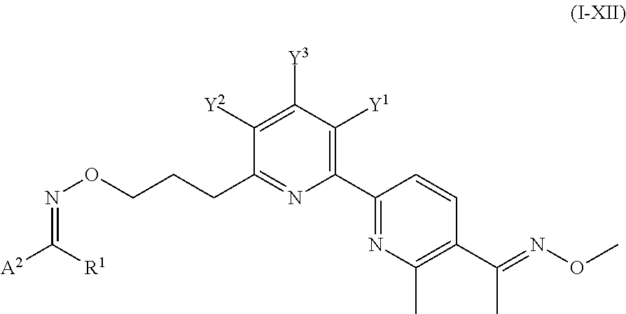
C(ON=C([A2])[R1])CCC1=NC(C2=NC(C)=C(C(=NOC)C)C=C2)=C([Y1])C([Y3])=C1[Y2]
